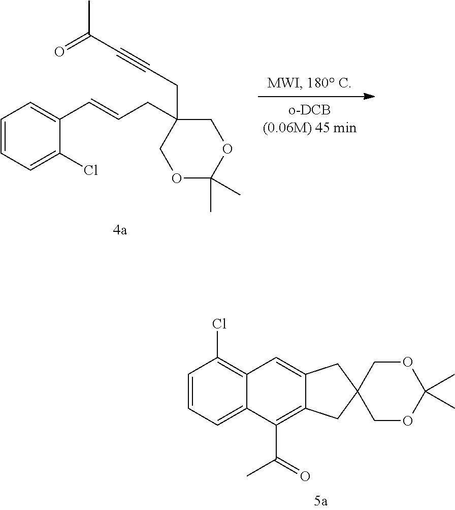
C(=CC1=CC=CC=C1Cl)CC1(CC#CC(C)=O)COC(C)(C)OC1.C12=CC3=C(Cl)C=CC=C3C(C(=O)C)=C1CC1(C2)COC(C)(C)OC1
